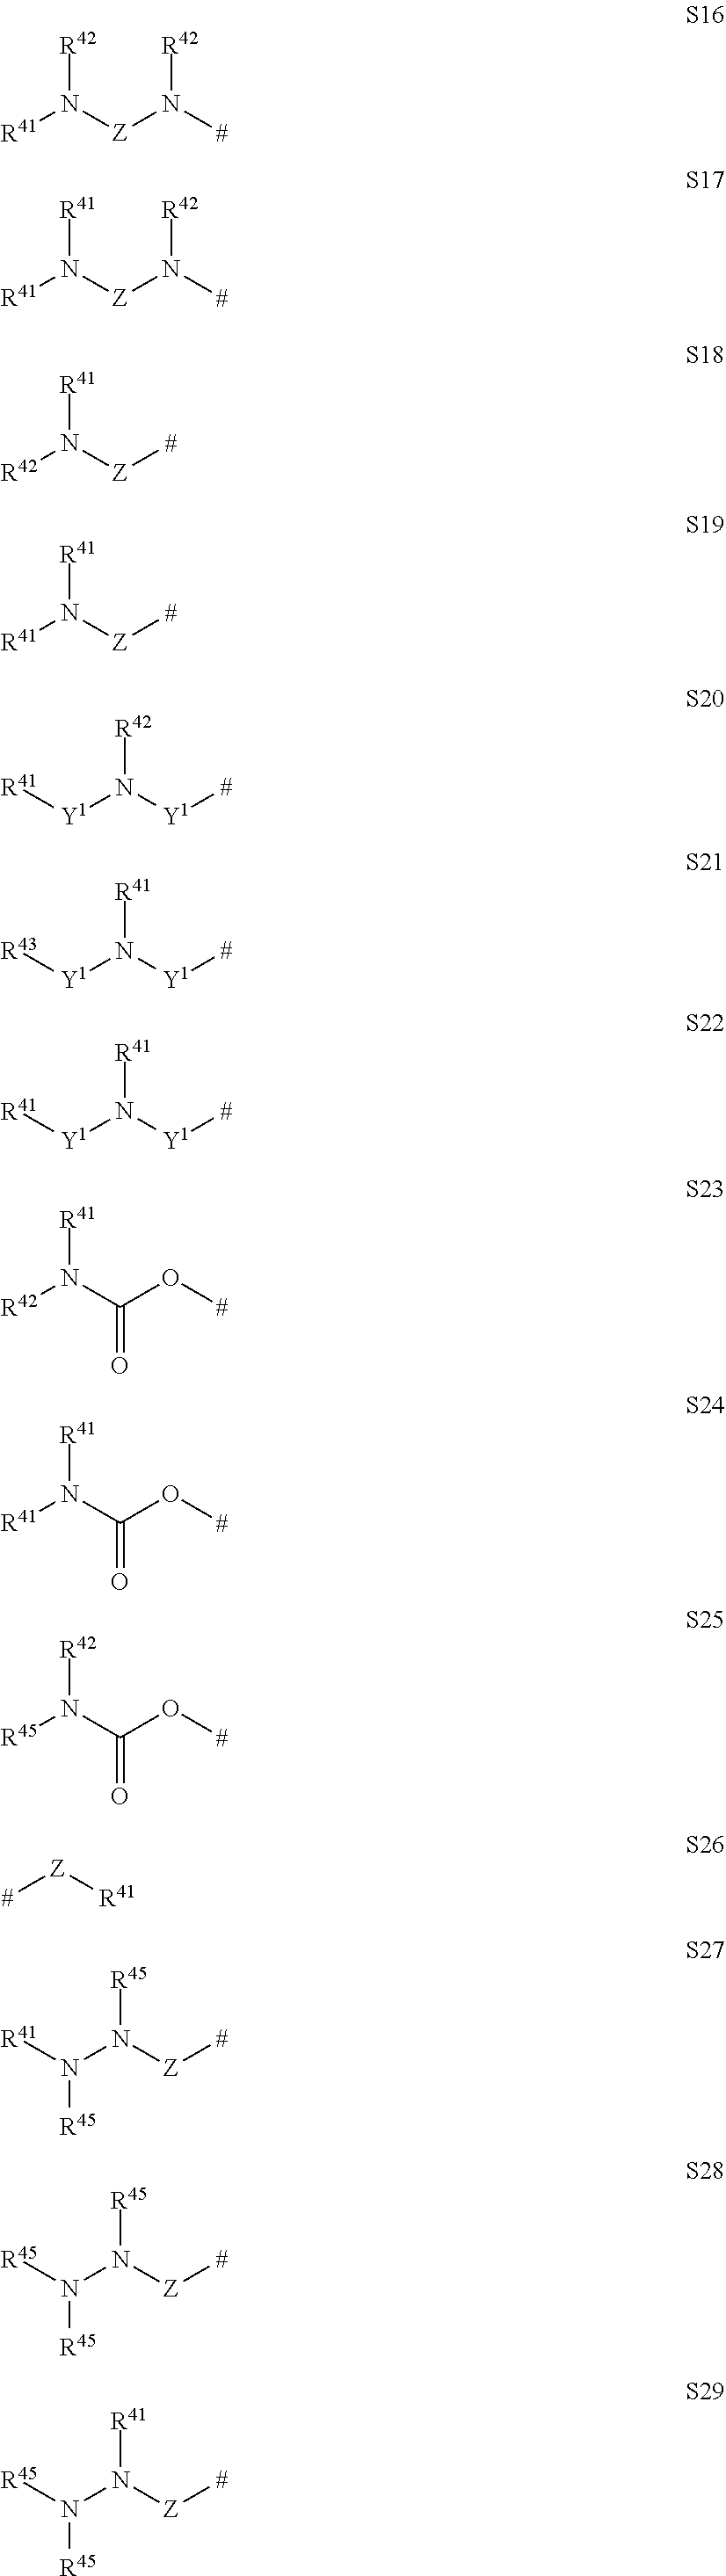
N([Z]N([#])[R42])([R41])[R42].N([Z]N([#])[R42])([R41])[R41].N([Z][#])([R42])[R41].N([Z][#])([R41])[R41].N([Y1][#])([Y1][R41])[R42].N([Y1][#])([Y1][R43])[R41].N([Y1][#])([Y1][R41])[R41].N(C(O[#])=O)([R42])[R41].[#][Z][R41].N(C(O[#])=O)([R45])[R42].N(C(O[#])=O)([R41])[R41].N([Z][#])(N([R41])[R45])[R45].N([Z][#])(N([R45])[R45])[R45].N([Z][#])(N([R45])[R45])[R41]
